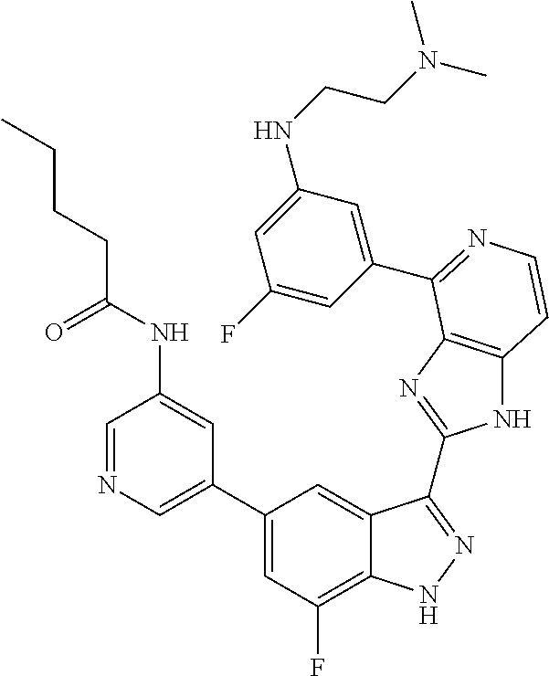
C1=C(C2=CC(F)=C3C(=C2)C(C2=NC4=C(N2)C=CN=C4C2=CC(NCCN(C)C)=CC(F)=C2)=NN3)C=C(NC(CCCC)=O)C=N1
